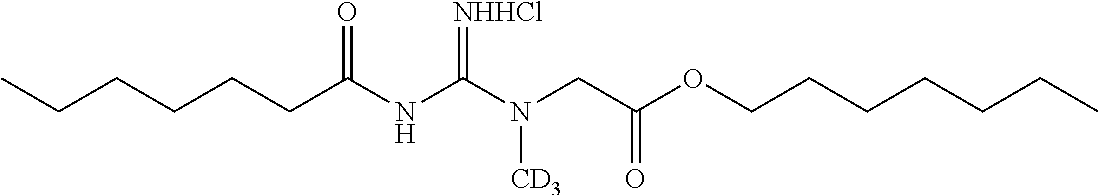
CCCCCCC(NC(N(CC(OCCCCCCC)=O)[CD3])=[NHHCl])=O
